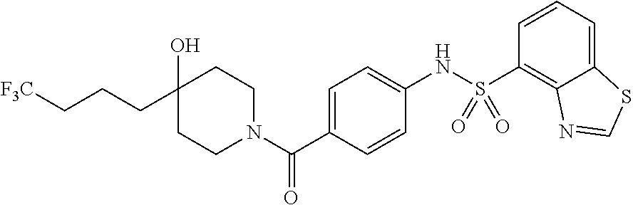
C1(O)(CCC[F3C])CCN(C(=O)C2=CC=C(NS(C3=C4C(=CC=C3)SC=N4)(=O)=O)C=C2)CC1
